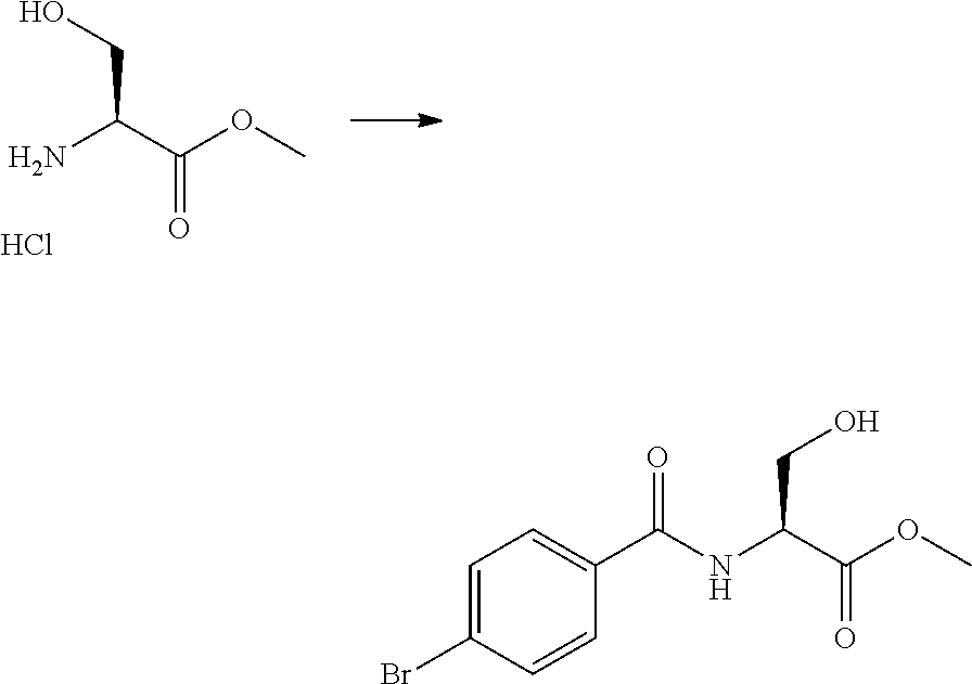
NC(C(OC)=O)CO.Cl.C(NC(C(OC)=O)CO)(C1=CC=C(Br)C=C1)=O
